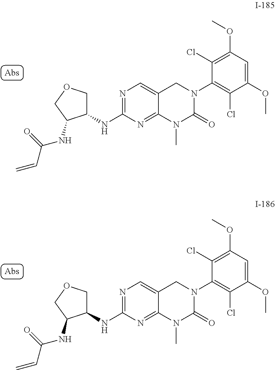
N(C(=O)C=C)C1C(NC2=NC=C3C(=N2)N(C)C(=O)N(C2=C(Cl)C(OC)=CC(OC)=C2Cl)C3)COC1.N(C(=O)C=C)C1C(NC2=NC=C3C(=N2)N(C)C(=O)N(C2=C(Cl)C(OC)=CC(OC)=C2Cl)C3)COC1
